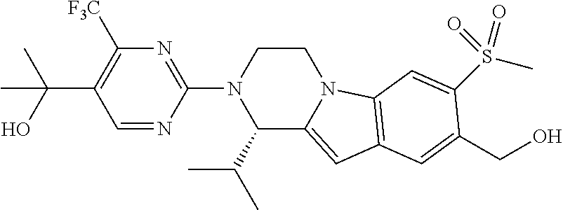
C(O)(C1=C([F3C])N=C(N2C(C(C)C)C3=CC4=C(N3CC2)C=C(S(C)(=O)=O)C(CO)=C4)N=C1)(C)C
